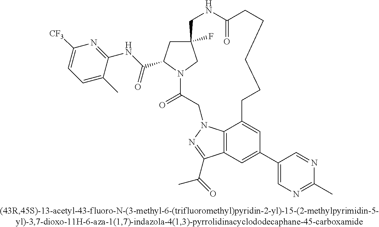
C12(F)CC(C(=O)NC3=NC([F3C])=CC=C3C)N(C1)C(=O)CN1C3=C(C(C(C)=O)=N1)C=C(C1=CN=C(C)N=C1)C=C3CCCCCC(=O)NC2
